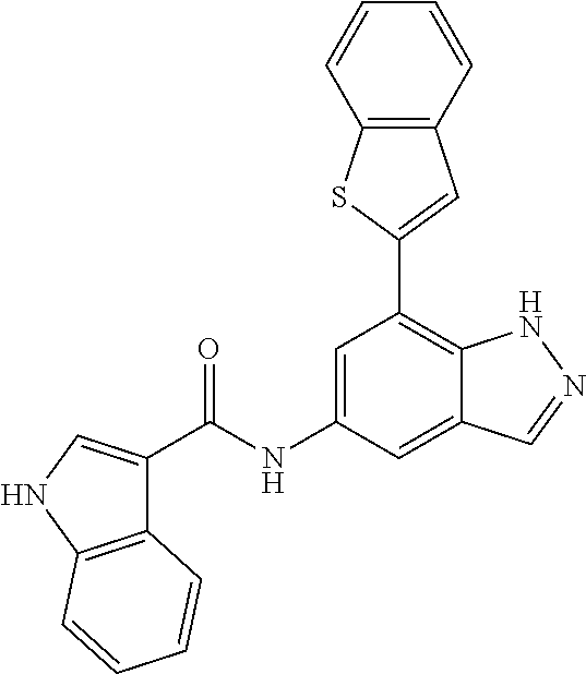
C12=C(C=CC=C1)C=C(C1=C3C(=CC(NC(=O)C4=CNC5=C4C=CC=C5)=C1)C=NN3)S2
